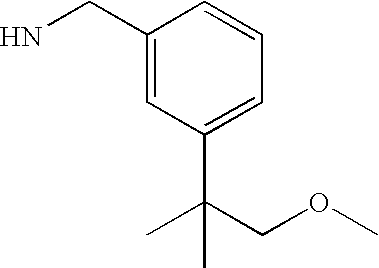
C1(CN)=CC(C(COC)(C)C)=CC=C1
